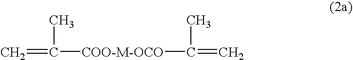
C=C(C)[COO-M-OCO]C(C)=C
